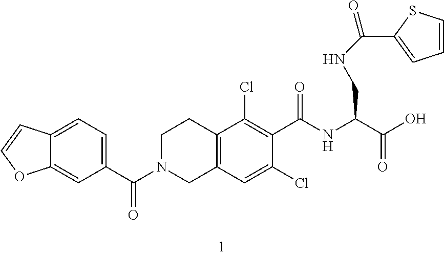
C12=C(C=C(Cl)C(C(NC(C(O)=O)CNC(C3=CC=CS3)=O)=O)=C1Cl)CN(C(C1=CC=C3C(=C1)OC=C3)=O)CC2
